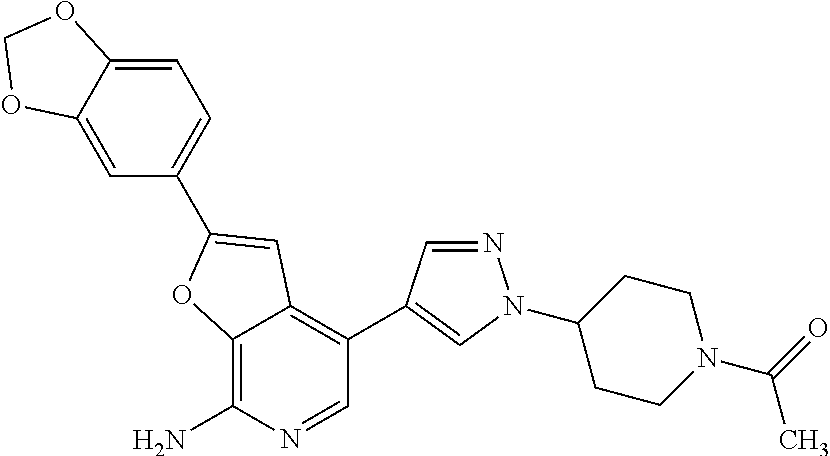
C12=C(N)N=CC(C3=CN(C4CCN(C(=O)C)CC4)N=C3)=C1C=C(C1=CC=C3C(=C1)OCO3)O2
